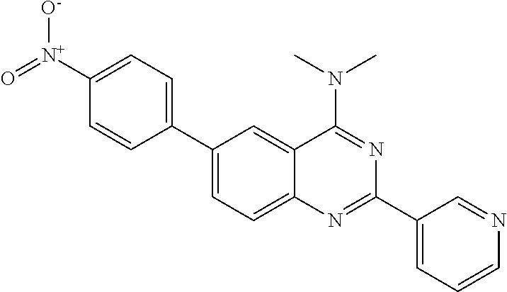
C1(C2=CC=C([N+](=O)[O-])C=C2)=CC=C2C(=C1)C(N(C)C)=NC(C1=CC=CN=C1)=N2
